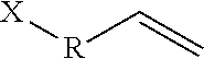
[X][R]C=C
